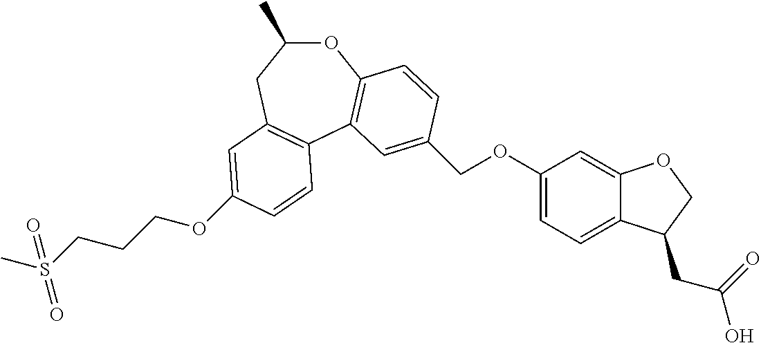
O1C(C)CC2=C(C3=C1C=CC(COC1=CC=C4C(=C1)OCC4CC(=O)O)=C3)C=CC(OCCCS(C)(=O)=O)=C2
